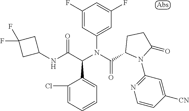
C1(NC(C(N(C(=O)C2N(C3=NC=CC([CN])=C3)C(=O)CC2)C2=CC(F)=CC(F)=C2)C2=CC=CC=C2Cl)=O)CC(F)(F)C1
